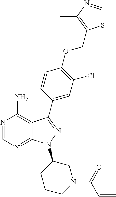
N1=CN=C2C(=C1N)C(C1=CC(Cl)=C(OCC3=C(C)N=CS3)C=C1)=NN2C1CCCN(C(C=C)=O)C1
